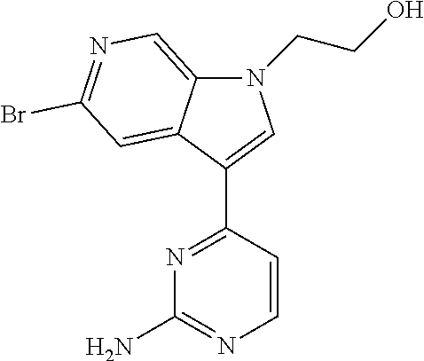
N1=C(C2=CN(CCO)C3=CN=C(Br)C=C23)C=CN=C1N
